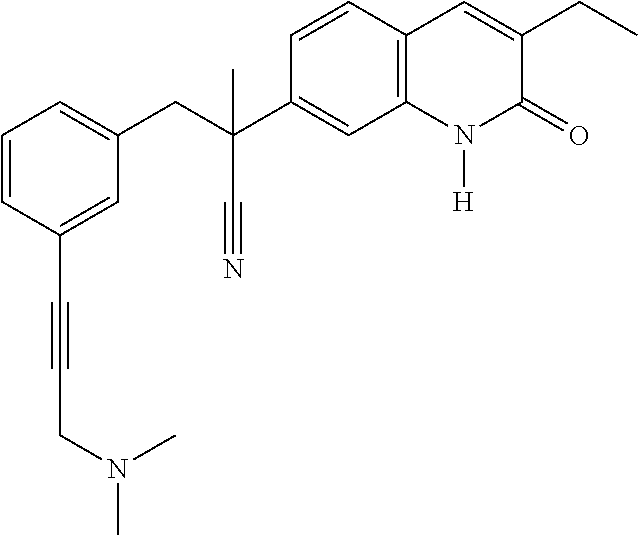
C(C1=CC=CC(C#CCN(C)C)=C1)C(C#N)(C1=CC2=C(C=C1)C=C(CC)C(=O)N2[H])C
